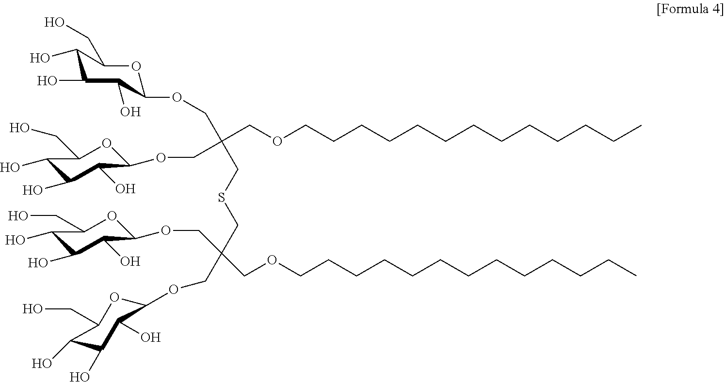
C1(O)C(O)C(O)C(OCC(COCCCCCCCCCCCCC)(CSCC(COCCCCCCCCCCCCC)(COC2C(O)C(O)C(O)C(CO)O2)COC2C(O)C(O)C(O)C(CO)O2)COC2C(O)C(O)C(O)C(CO)O2)OC1CO
